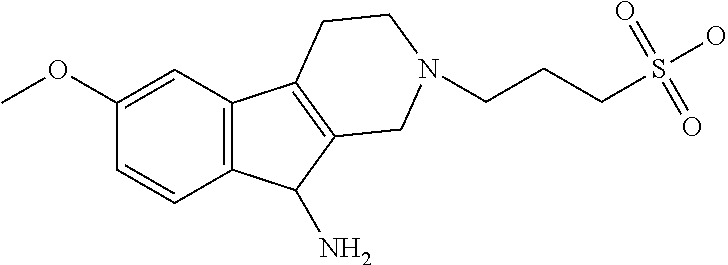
C12=C(C=C(OC)C=C1)C1=C(C2N)CN(CCCS(O)(=O)=O)CC1
